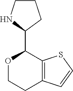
C12=C(SC=C1)C(C1CCCN1)OCC2
